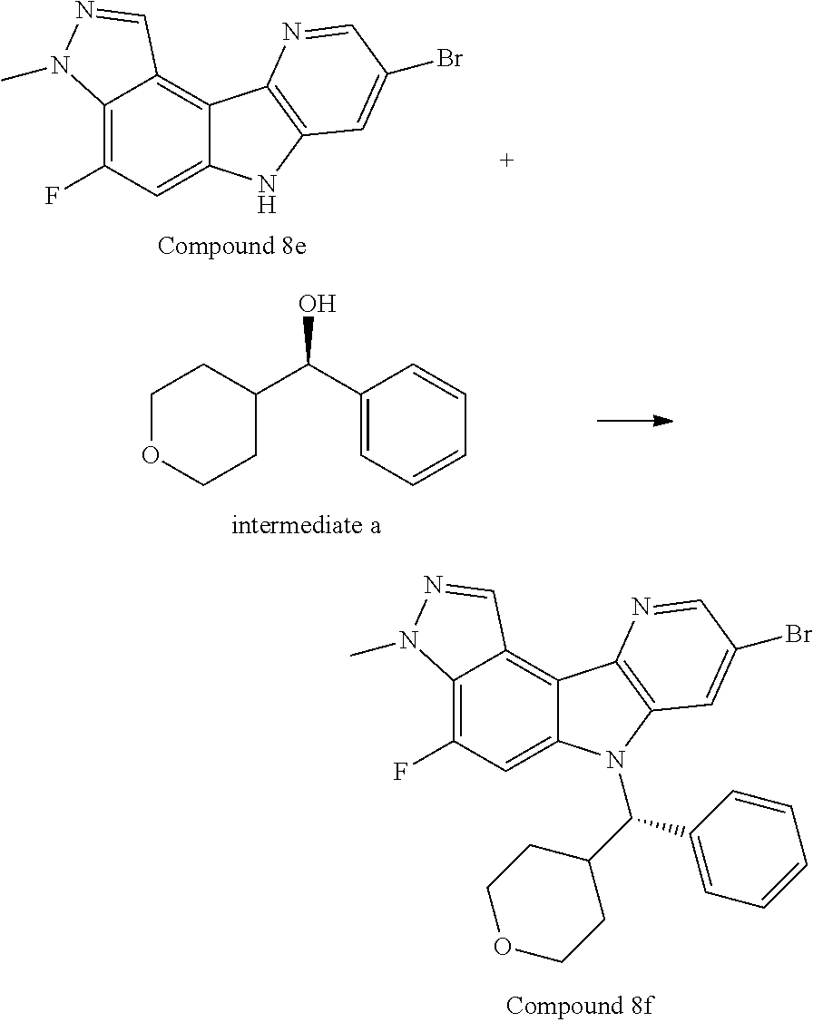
C1(C(C2CCOCC2)O)=CC=CC=C1.C12=C(C=C(Br)C=N1)N(C(C1CCOCC1)C1=CC=CC=C1)C1=CC(F)=C3C(=C21)C=NN3C.C12=C(C=C(Br)C=N1)NC1=CC(F)=C3C(=C21)C=NN3C
